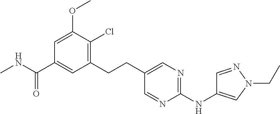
C1(CCC2=CN=C(NC3=CN(CC)N=C3)N=C2)=C(Cl)C(OC)=CC(C(NC)=O)=C1
